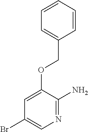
C1=CC=CC=C1COC1=CC(Br)=CN=C1N
